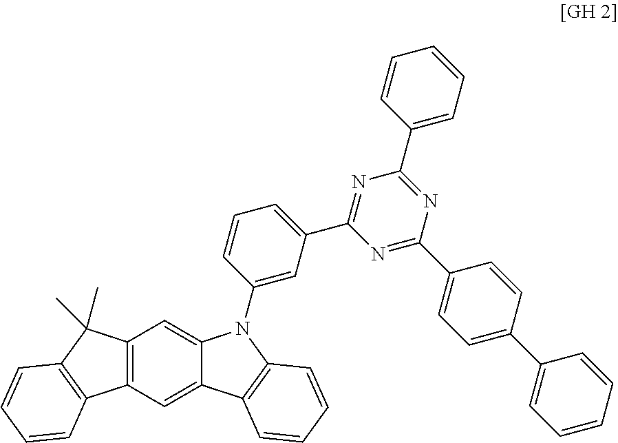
C12=C(C=C3C(=C1)N(C1=CC(C4=NC(C5=CC=CC=C5)=NC(C5=CC=C(C6=CC=CC=C6)C=C5)=N4)=CC=C1)C1=C3C=CC=C1)C1=C(C2(C)C)C=CC=C1
